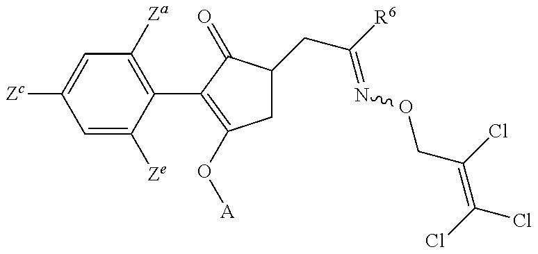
C1=C([Ze])C(C2=C(O[A])CC(CC(=NOCC(=C(Cl)Cl)Cl)[R6])C2=O)=C([Za])C=C1[Zc]
